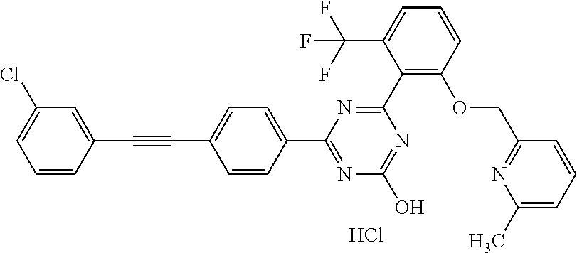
N1=C(O)N=C(C2=CC=C(C#CC3=CC(Cl)=CC=C3)C=C2)N=C1C1=C(OCC2=NC(C)=CC=C2)C=CC=C1C(F)(F)F.Cl
